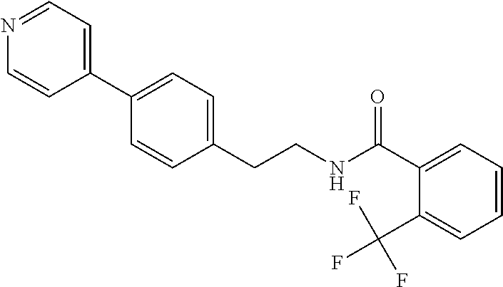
C(CNC(=O)C1=CC=CC=C1C(F)(F)F)C1=CC=C(C2=CC=NC=C2)C=C1
